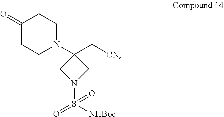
C1(=O)CCN(C2(C[CN])CN(S(=O)(=O)[NHBoc])C2)CC1
